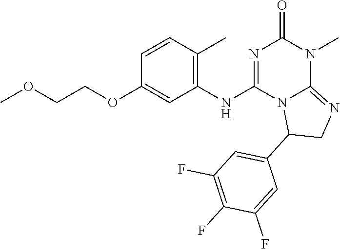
C1=CC(C)=C(NC2=NC(=O)N(C)C3=NCC(C4=CC(F)=C(F)C(F)=C4)N23)C=C1OCCOC
